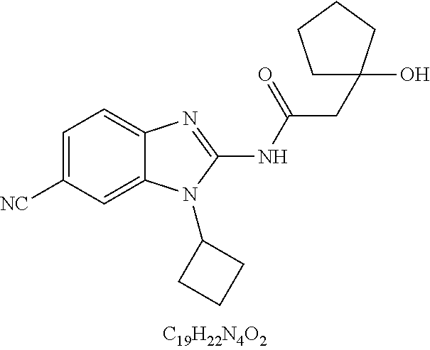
C1=C([CN])C=C2C(=C1)N=C(NC(=O)CC1(O)CCCC1)N2C1CCC1
